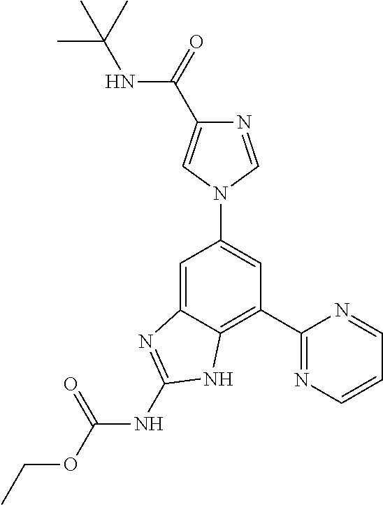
C1=C2C(=C(C3=NC=CC=N3)C=C1N1C=C(C(=O)NC(C)(C)C)N=C1)NC(NC(OCC)=O)=N2
